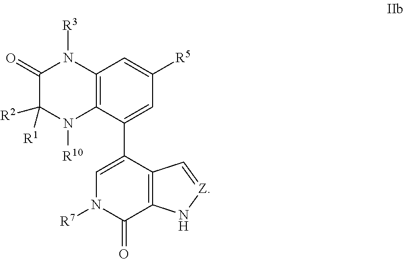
C1(=O)C([R2])([R1])N([R10])C2=C(N1[R3])C=C([R5])C=C2C1=CN([R7])C(=O)C2=C1C=[Z]N2
